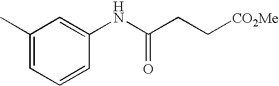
C1(C)=CC=CC(NC(CC[CO2Me])=O)=C1
